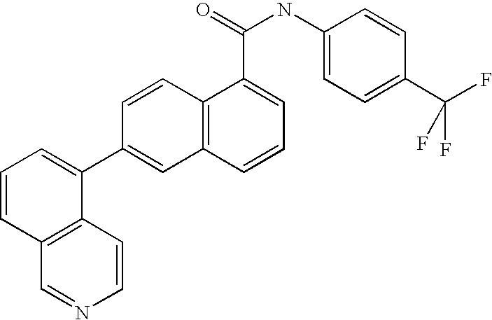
C12=C(C=CN=C1)C(C1=CC3=C(C=C1)C(C(NC1=CC=C(C(F)(F)F)C=C1)=O)=CC=C3)=CC=C2
